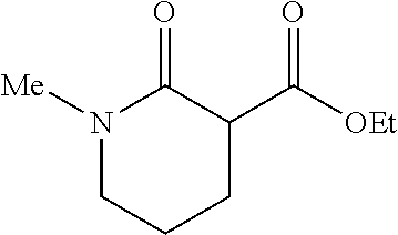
N1([Me])CCCC(C([OEt])=O)C1=O
